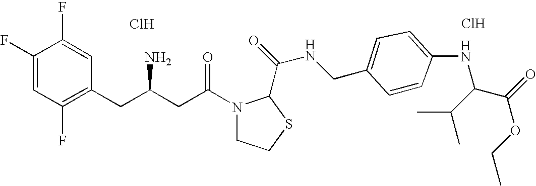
Cl.C1(F)=CC(F)=C(CC(CC(N2CCSC2C(=O)NCC2=CC=C(NC(C(=O)OCC)C(C)C)C=C2)=O)N)C=C1F.Cl
